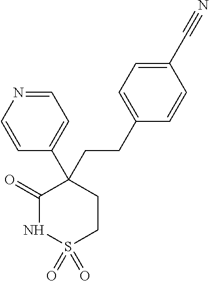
C1(=O)NS(=O)(=O)CCC1(C1=CC=NC=C1)CCC1=CC=C(C#N)C=C1
